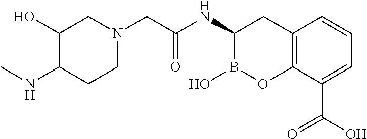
C1(O)C(NC)CCN(CC(NC2B(O)OC3=C(C2)C=CC=C3C(O)=O)=O)C1
